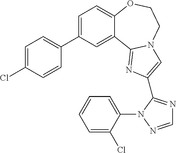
C1=C(C2=CC=C(Cl)C=C2)C=C2C(=C1)OCCN1C2=NC(C2=NC=NN2C2=CC=CC=C2Cl)=C1
